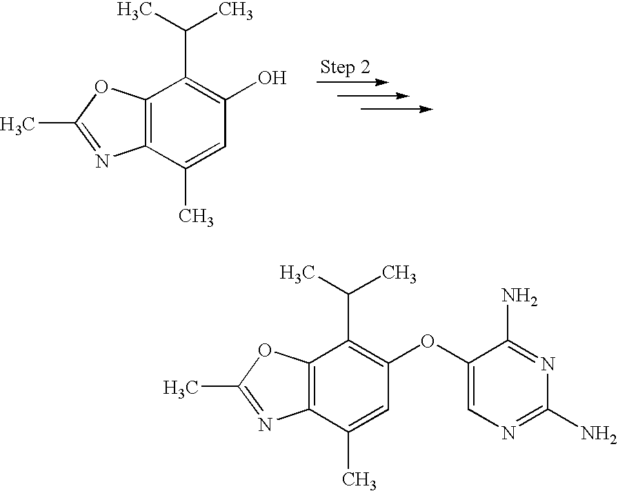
C12=C(C(C)=CC(O)=C1C(C)C)N=C(C)O2.C12=C(C(C)=CC(OC3=CN=C(N)N=C3N)=C1C(C)C)N=C(C)O2
